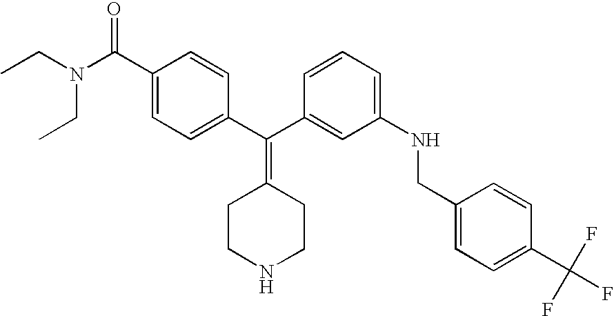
CCN(CC)C(C1=CC=C(C(C2=CC(NCC3=CC=C(C(F)(F)F)C=C3)=CC=C2)=C2CCNCC2)C=C1)=O
